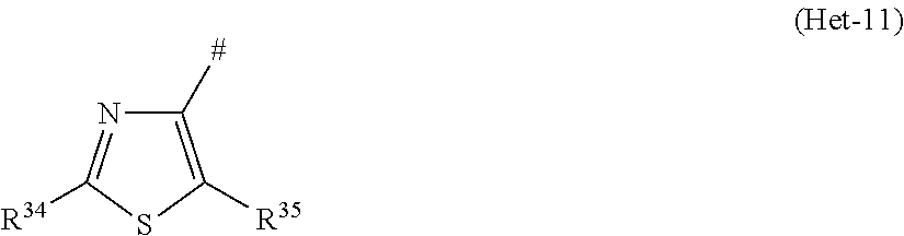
C1([#])=C([R35])SC([R34])=N1
